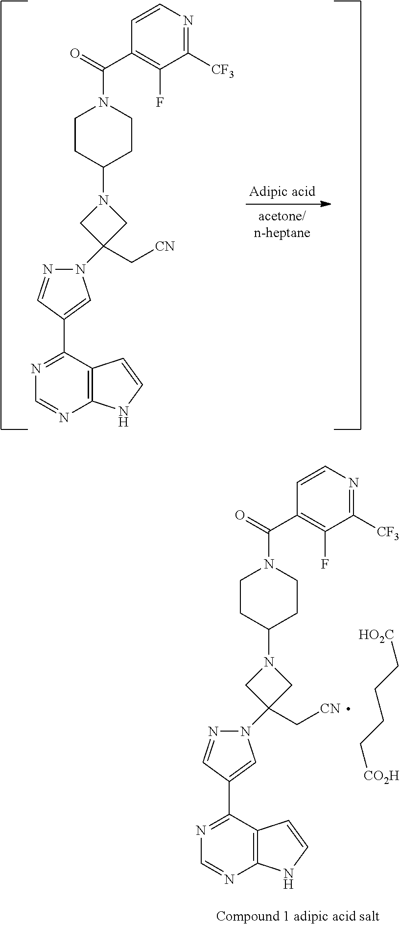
C1(N2CC(N3N=CC(C4=NC=NC5=C4C=CN5)=C3)(C[CN])C2)CCN(C(=O)C2=C(F)C([CF3])=NC=C2)CC1.C1(N2CC(N3N=CC(C4=NC=NC5=C4C=CN5)=C3)(C[CN])C2)CCN(C(=O)C2=C(F)C([CF3])=NC=C2)CC1.[CO2H]CCCC[HO2C]
